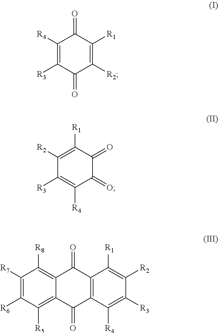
C1([R4])=C([R3])C(=O)C([R2])=C([R1])C1=O.C1([R2])=C([R1])C(=O)C(=O)C([R4])=C1[R3].C12=C([R8])C([R7])=C([R6])C([R5])=C1C(=O)C1=C(C2=O)C([R1])=C([R2])C([R3])=C1[R4]
